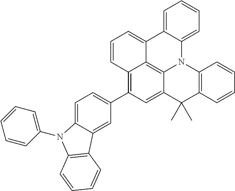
C1=CC=C2C(=C1)C1=CC=CC3=C(C4=CC=C5C(=C4)C4=C(N5C5=CC=CC=C5)C=CC=C4)C=C4C(=C31)N2C1=C(C4(C)C)C=CC=C1
